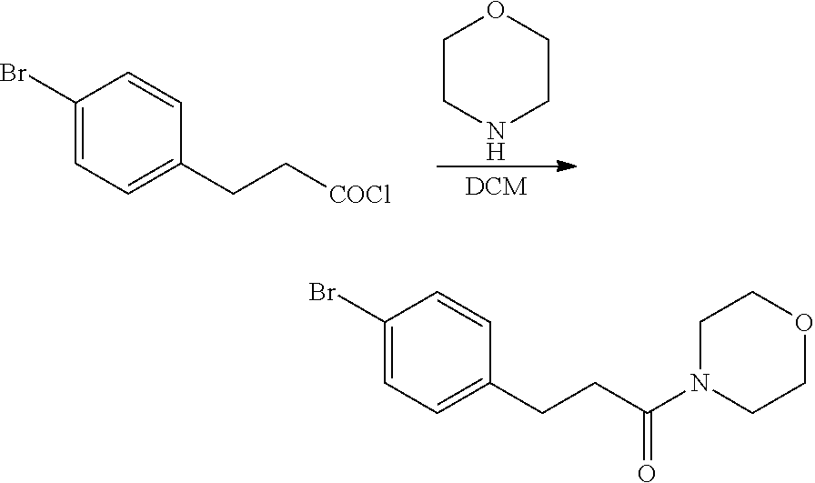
C1(Br)=CC=C(CC[COCl])C=C1.C1CNCCO1.C1(Br)=CC=C(CCC(N2CCOCC2)=O)C=C1
